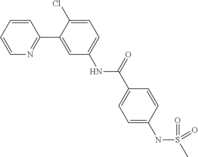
C1=CC=CN=C1C1=CC(NC(=O)C2=CC=C(NS(=O)(=O)C)C=C2)=CC=C1Cl
